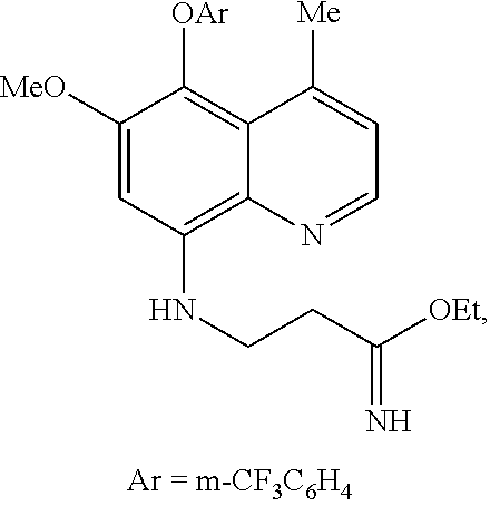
C1([MeO])=CC(NCCC([OEt])=N)=C2C(=C1[OAr])C([Me])=CC=N2
